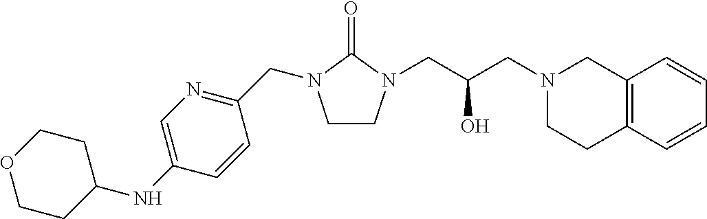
C1CN(CC(CN2CCC3=C(C2)C=CC=C3)O)C(=O)N1CC1=NC=C(NC2CCOCC2)C=C1
